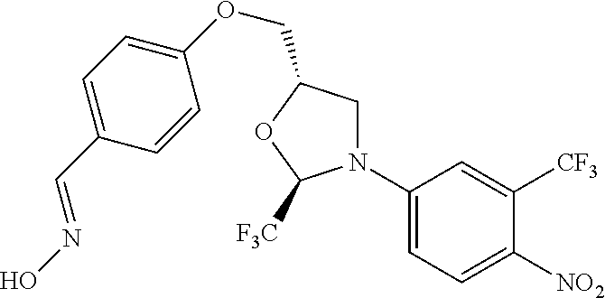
C1(N2CC(COC3=CC=C(C=NO)C=C3)OC2[F3C])=CC=C([NO2])C([CF3])=C1
